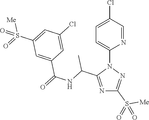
N1=C(C(NC(=O)C2=CC(S(=O)([Me])=O)=CC(Cl)=C2)C)N(C2=CC=C(Cl)C=N2)N=C1S([Me])(=O)=O
